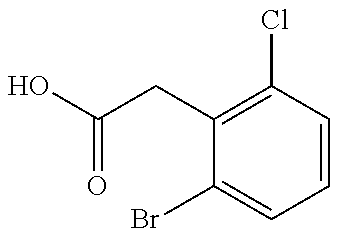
OC(CC1=C(Cl)C=CC=C1Br)=O
